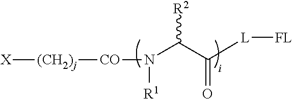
[(CH2)j]([X])[CO]N(C([R2])C([L][FL])=O)[R1]
